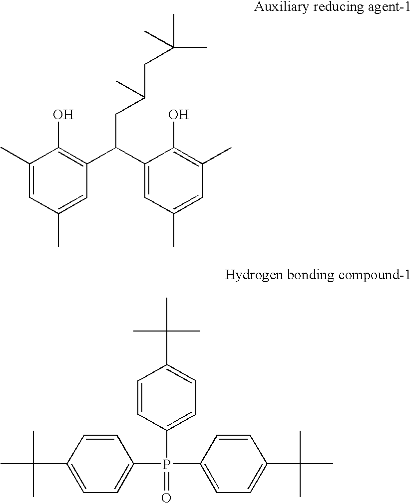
C1(C)=CC(C)=CC(C(C2=CC(C)=CC(C)=C2O)CC(CC(C)(C)C)C)=C1O.CC(C)(C)C1=CC=C(P(=O)(C2=CC=C(C(C)(C)C)C=C2)C2=CC=C(C(C)(C)C)C=C2)C=C1
